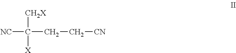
[NC]C(CC[CN])([CH2X])[X]
